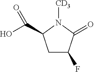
C1C(C(O)=O)N([CD3])C(=O)C1F
